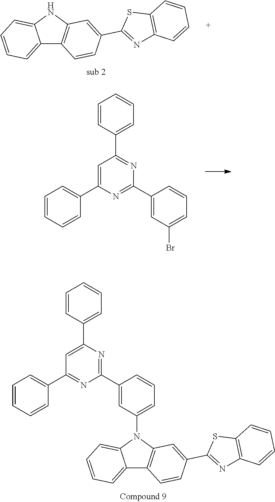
C12=CC=CC=C1NC1=C2C=CC(C2=NC3=C(S2)C=CC=C3)=C1.C1(C2=CC=CC=C2)=CC(C2=CC=CC=C2)=NC(C2=CC(Br)=CC=C2)=N1.C1(C2=CC(N3C4=C(C5=CC=CC=C53)C=CC(C3=NC5=C(S3)C=CC=C5)=C4)=CC=C2)=NC(C2=CC=CC=C2)=CC(C2=CC=CC=C2)=N1
